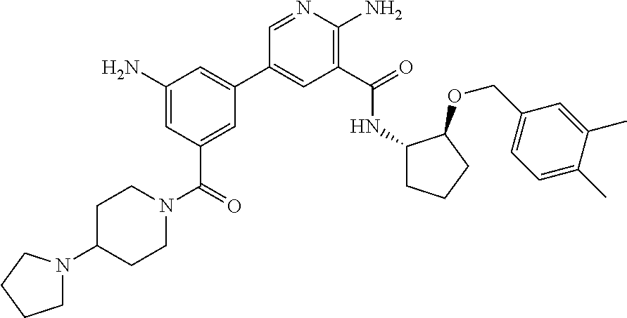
C1(C2=CC(N)=CC(C(=O)N3CCC(N4CCCC4)CC3)=C2)=CC(C(=O)NC2CCCC2OCC2=CC=C(C)C(C)=C2)=C(N)N=C1
